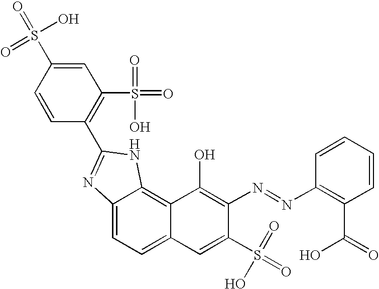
C12=CC=C3C(=C1NC(C1=C(S(=O)(=O)O)C=C(S(=O)(O)=O)C=C1)=N2)C(O)=C(N=NC1=C(C(=O)O)C=CC=C1)C(S(=O)(=O)O)=C3
